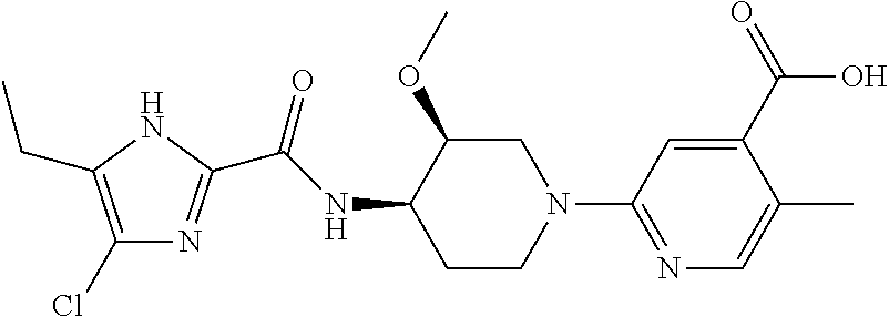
C1(Cl)=C(CC)NC(C(NC2CCN(C3=NC=C(C)C(C(O)=O)=C3)CC2OC)=O)=N1
